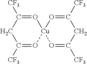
O1=C([CF3])CC([CF3])=O[Cu]12O=C([CF3])CC([CF3])=O2
